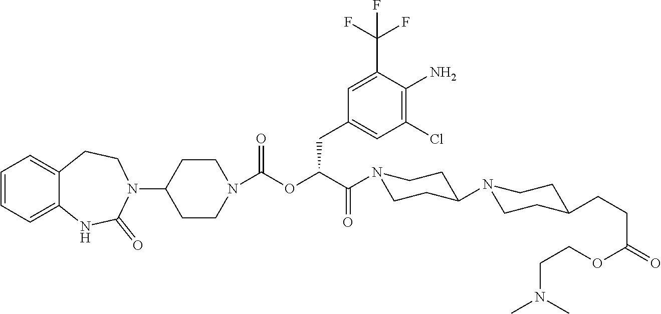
C1=CC=C2C(=C1)CCN(C1CCN(C(OC(C(N3CCC(N4CCC(CCC(OCCN(C)C)=O)CC4)CC3)=O)CC3=CC(Cl)=C(N)C(C(F)(F)F)=C3)=O)CC1)C(=O)N2
